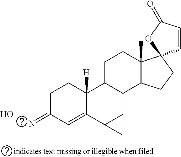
C1C(=N)C=C2C([H])(C1)C1C(C3C2C3)C2C(C)(CC1)C1(CC2)C=CC(=O)O1.O
